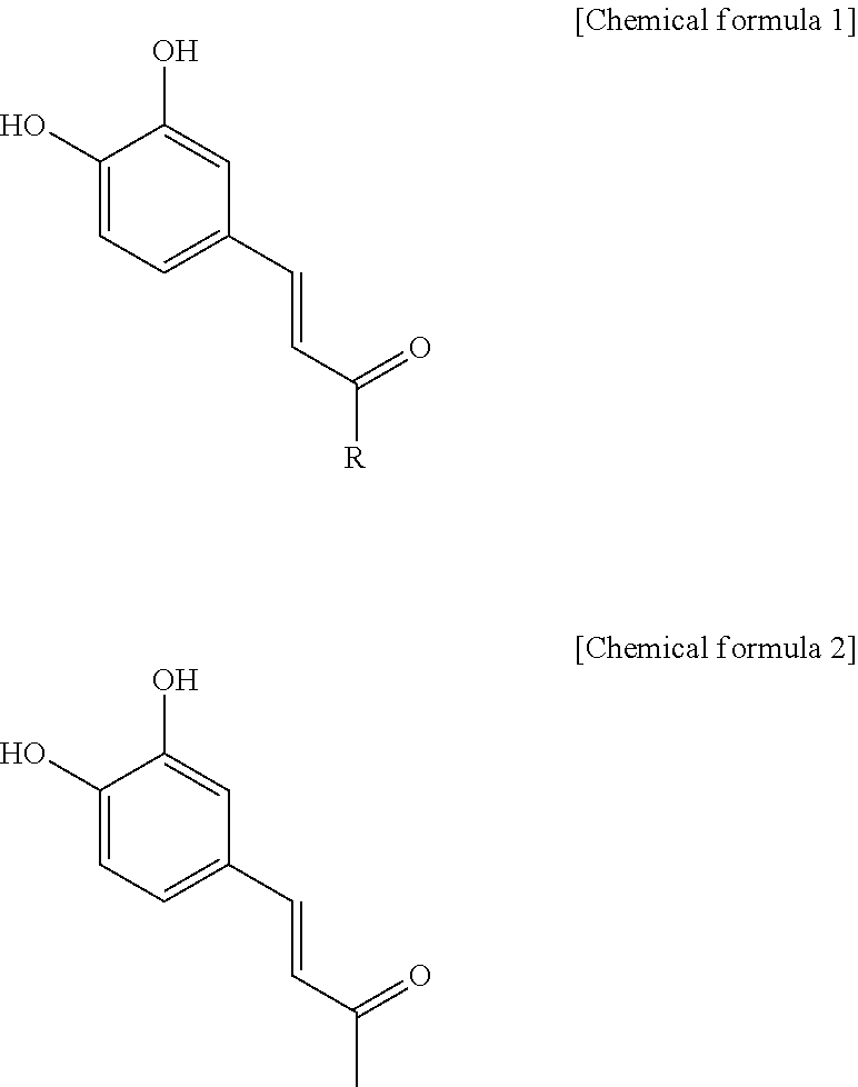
C1(O)=CC=C(C=CC([R])=O)C=C1O.C1(O)=CC=C(C=CC(C)=O)C=C1O
